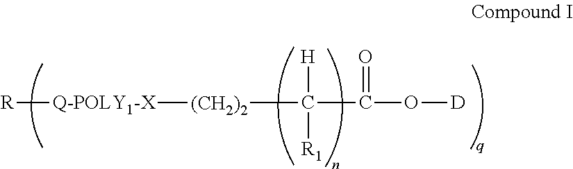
[R][Q-POLY1-X][(CH2)2]C(C(O[D])=O)([H])[R1]
